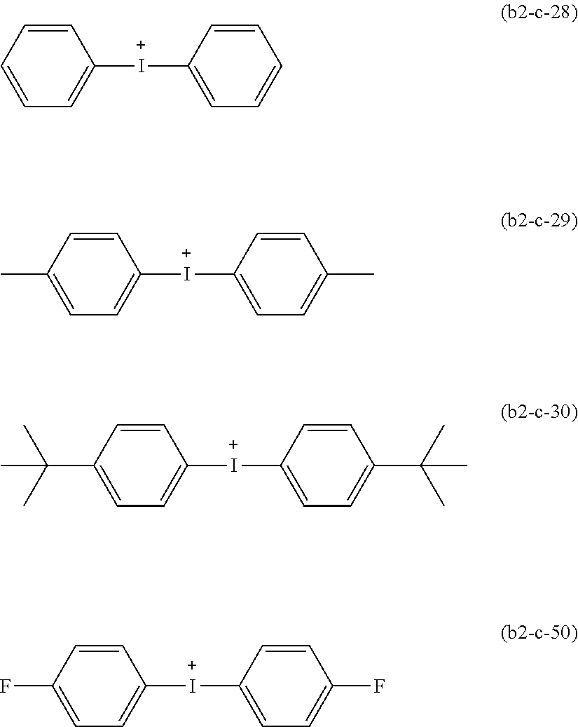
C1=C([I+]C2=CC=CC=C2)C=CC=C1.C1=C([I+]C2=CC=C(C)C=C2)C=CC(C)=C1.C1=C([I+]C2=CC=C(C(C)(C)C)C=C2)C=CC(C(C)(C)C)=C1.C1=C([I+]C2=CC=C(F)C=C2)C=CC(F)=C1
